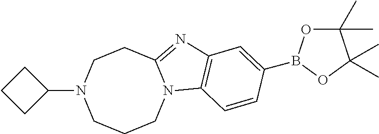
C1CCC1N1CCCN2C(=NC3=C2C=CC(B2OC(C)(C)C(C)(C)O2)=C3)CC1
